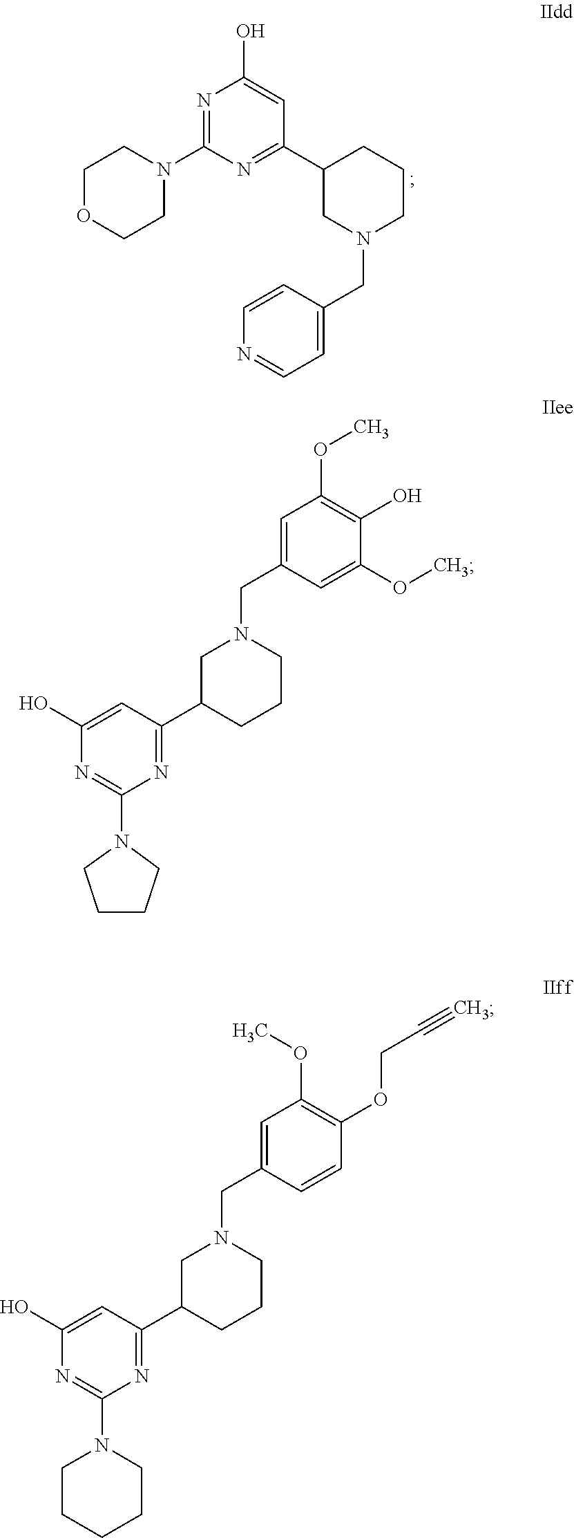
N1=C(N2CCOCC2)N=C(C2CN(CC3=CC=NC=C3)CCC2)C=C1O.C1C(C2=NC(N3CCCC3)=NC(O)=C2)CN(CC2=CC(OC)=C(O)C(OC)=C2)CC1.C1C(C2=NC(N3CCCCC3)=NC(O)=C2)CN(CC2=CC(OC)=C(OCC#C)C=C2)CC1
